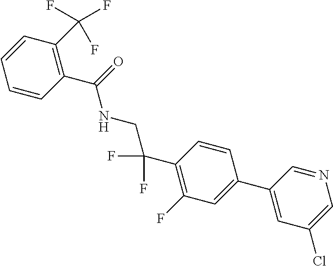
C1(C2=CC(Cl)=CN=C2)=CC(F)=C(C(F)(F)CNC(C2=C(C(F)(F)F)C=CC=C2)=O)C=C1
